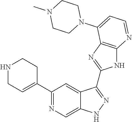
C1(C2=NC=C3C(=C2)C(C2=NC4=C(N2)N=CC=C4N2CCN(C)CC2)=NN3)=CCNCC1
